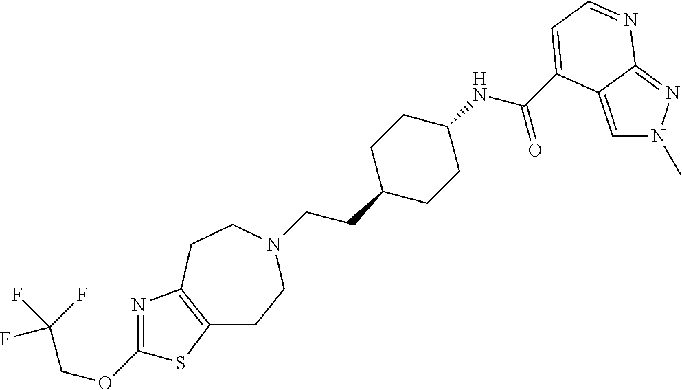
C12=C(CCN(CCC3CCC(NC(=O)C4=CC=NC5=NN(C)C=C54)CC3)CC1)N=C(OCC(F)(F)F)S2
